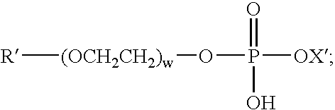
[R][(OCH2CH2)w]OP(=O)(O)[OX]
